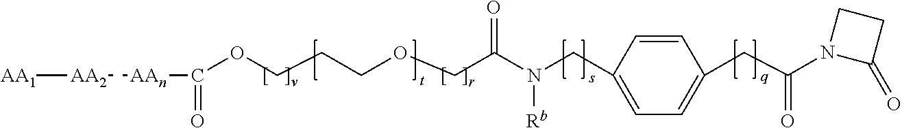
[AA1][AA2][AAn]C(=O)OCCCOCC(N([Rb])CC1=CC=C(CC(=O)N2C(=O)CC2)C=C1)=O
